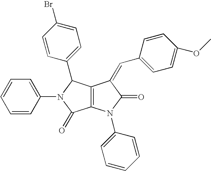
C1=CC(N2C(C3=CC=C(Br)C=C3)C3=C(C2=O)N(C2=CC=CC=C2)C(=O)C3=CC2=CC=C(OC)C=C2)=CC=C1
